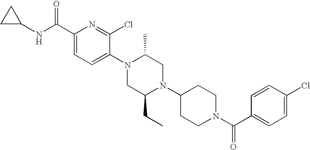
C1(C(NC2CC2)=O)=CC=C(N2CC(CC)N(C3CCN(C(C4=CC=C(Cl)C=C4)=O)CC3)CC2C)C(Cl)=N1
